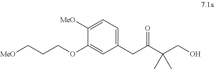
[MeO]CCCOC1=CC(CC(=O)C(CO)(C)C)=CC=C1[MeO]
